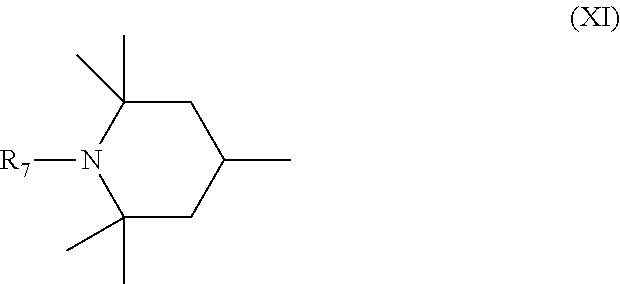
C1(C)(C)CC(C)CC(C)(C)N1[R7]
